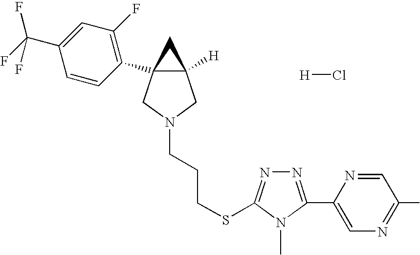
C12([H])CN(CCCSC3=NN=C(C4=CN=C(C)C=N4)N3C)CC1(C1=C(F)C=C(C(F)(F)F)C=C1)C2.[H]Cl
